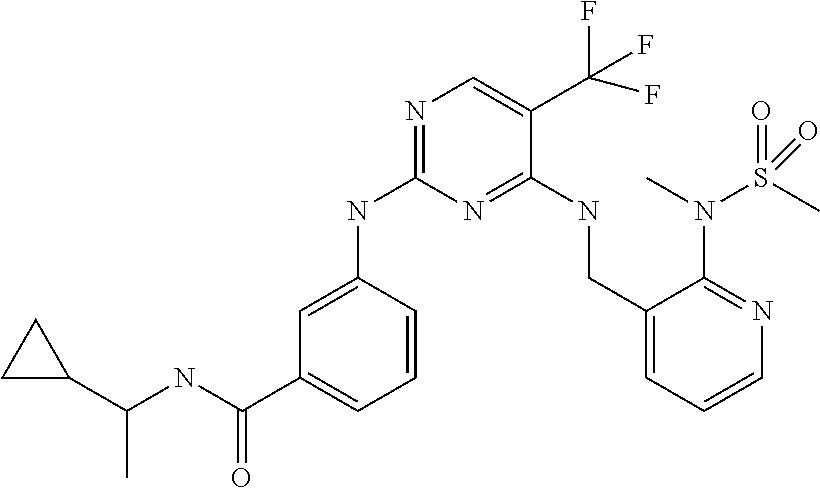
C1(NC2=NC=C(C(F)(F)F)C(NCC3=CC=CN=C3N(S(C)(=O)=O)C)=N2)=CC(C(NC(C2CC2)C)=O)=CC=C1
